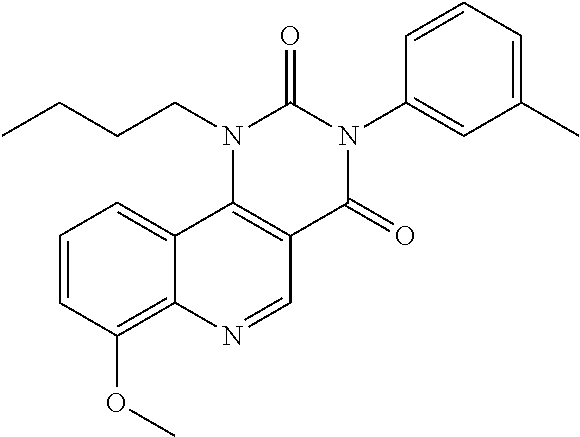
C1=CC(OC)=C2C(=C1)C1=C(C=N2)C(=O)N(C2=CC(C)=CC=C2)C(=O)N1CCCC
